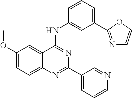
C12=CC=C(OC)C=C1C(NC1=CC(C3=NC=CO3)=CC=C1)=NC(C1=CC=CN=C1)=N2
